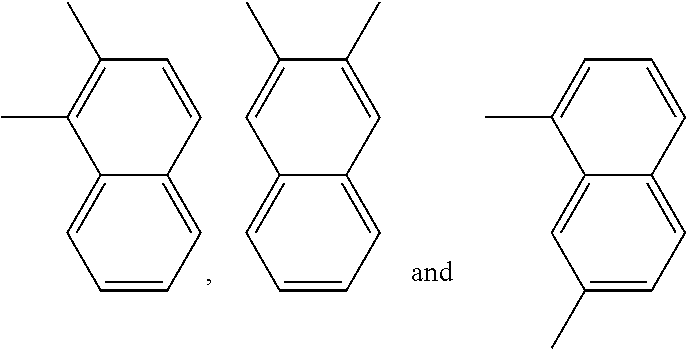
C1(C)=C(C)C2=CC=CC=C2C=C1.C1=C(C)C2=CC(C)=CC=C2C=C1.C1(C)=CC2=CC=CC=C2C=C1C
